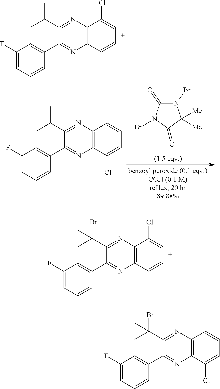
C12=C(C=CC=C1Cl)N=C(C1=CC(F)=CC=C1)C(C(C)C)=N2.N1(Br)C(=O)N(Br)C(=O)C1([Me])[Me].C12=C(C(Cl)=CC=C1)N=C(C1=CC(F)=CC=C1)C(C(C)C)=N2.C12=C(C=CC=C1Cl)N=C(C1=CC(F)=CC=C1)C(C(Br)(C)C)=N2.C12=C(C(Cl)=CC=C1)N=C(C1=CC(F)=CC=C1)C(C(Br)(C)C)=N2
